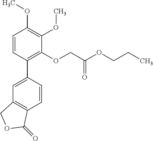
C1=C(C2=C(OCC(OCCC)=O)C(OC)=C(OC)C=C2)C=CC2=C1COC2=O
